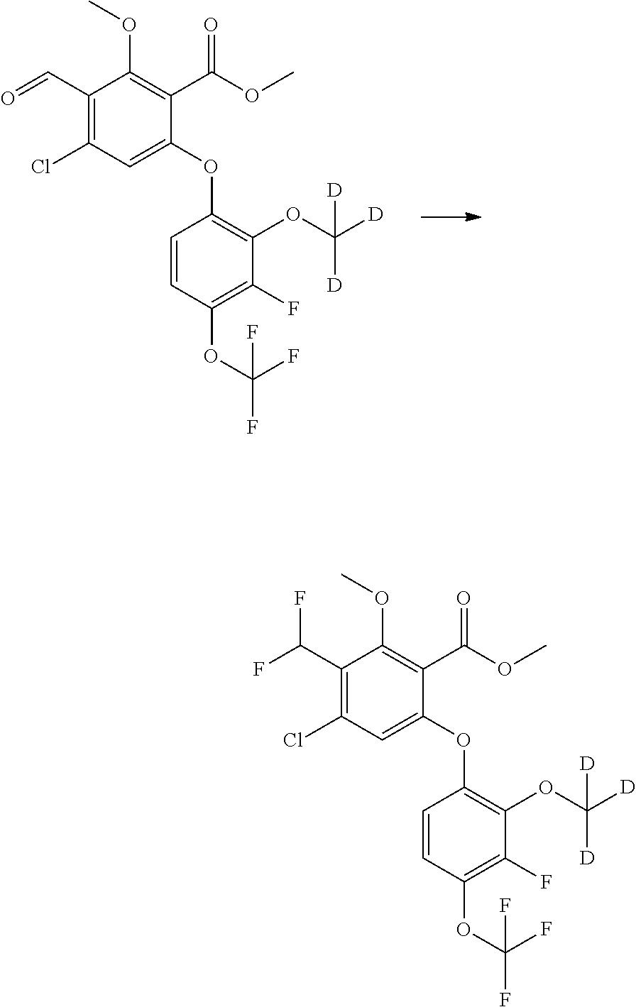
O(C1=C(OC([D])([D])[D])C(F)=C(OC(F)(F)F)C=C1)C1=CC(Cl)=C(C=O)C(OC)=C1C(=O)OC.O(C1=C(OC([D])([D])[D])C(F)=C(OC(F)(F)F)C=C1)C1=CC(Cl)=C(C(F)F)C(OC)=C1C(=O)OC
